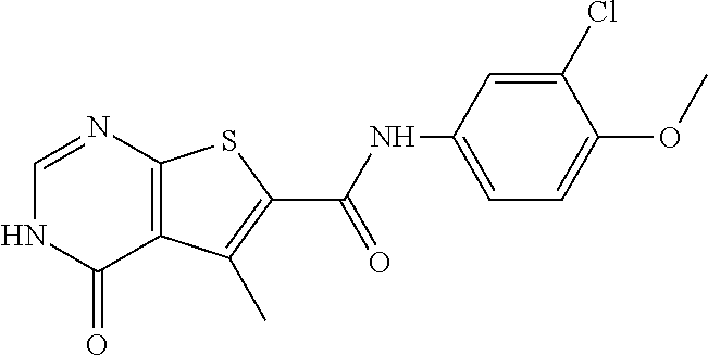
C1=NC2=C(C(=O)N1)C(C)=C(C(NC1=CC=C(OC)C(Cl)=C1)=O)S2
